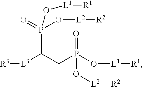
O=P(O[L2][R2])(O[L1][R1])CC(P(=O)(O[L2][R2])O[L1][R1])[L3][R3]
